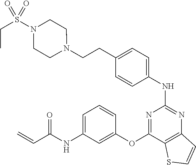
C(C1=CC=C(NC2=NC3=C(C(OC4=CC(NC(C=C)=O)=CC=C4)=N2)SC=C3)C=C1)CN1CCN(S(CC)(=O)=O)CC1
